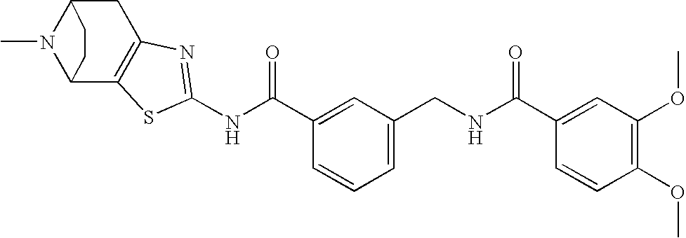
N(C(C1=CC(CNC(C2=CC(OC)=C(OC)C=C2)=O)=CC=C1)=O)C1=NC2=C(C3N(C)C(C2)CC3)S1
